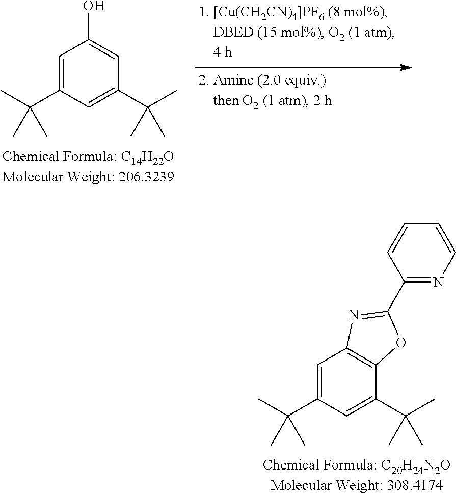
C1=C(C(C)(C)C)C=C(C(C)(C)C)C=C1O.C1=C(C(C)(C)C)C=C(C(C)(C)C)C2=C1N=C(C1=NC=CC=C1)O2
